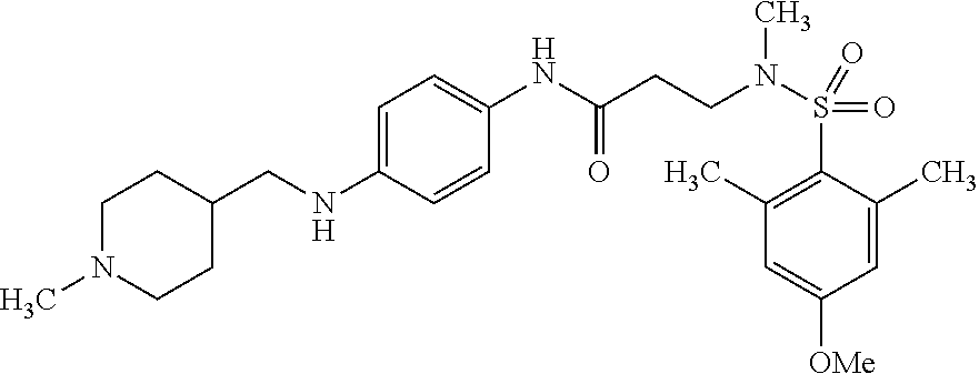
C1=C(C)C(S(=O)(=O)N(CCC(NC2=CC=C(NCC3CCN(C)CC3)C=C2)=O)C)=C(C)C=C1[OMe]
